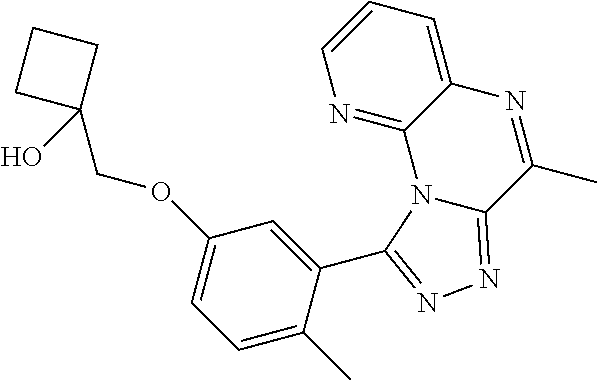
O(C1=CC=C(C)C(C2=NN=C3N2C2=NC=CC=C2N=C3C)=C1)CC1(O)CCC1
